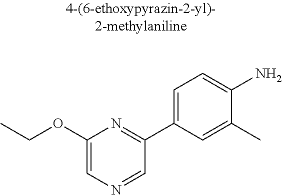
C1(OCC)=CN=CC(C2=CC=C(N)C(C)=C2)=N1
